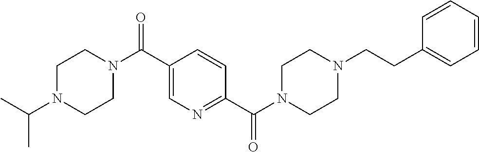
C(N1CCN(C(C2=CN=C(C(N3CCN(CCC4=CC=CC=C4)CC3)=O)C=C2)=O)CC1)(C)C
